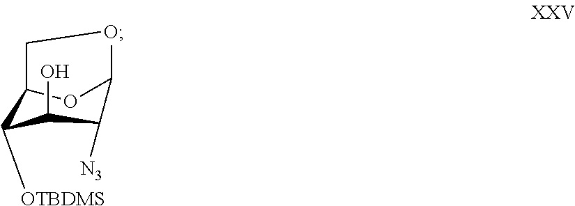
C1C2OC(O1)C([N3])C(O)C2[OTBDMS]
